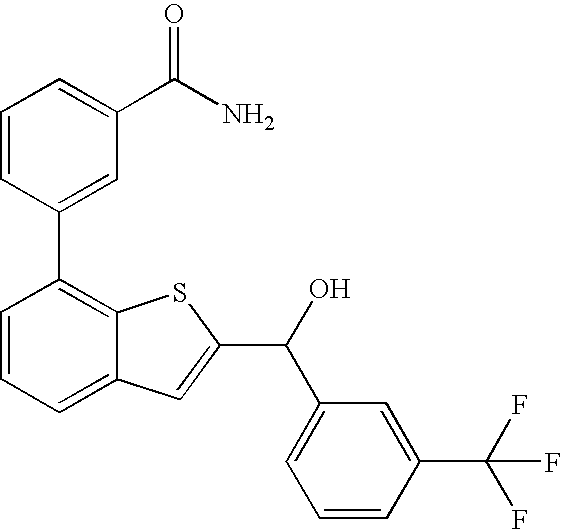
C1=CC(C2=C3C(=CC=C2)C=C(C(C2=CC=CC(C(F)(F)F)=C2)O)S3)=CC(C(N)=O)=C1
